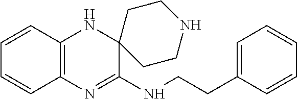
C12=C(N=C(NCCC3=CC=CC=C3)C3(N1)CCNCC3)C=CC=C2
